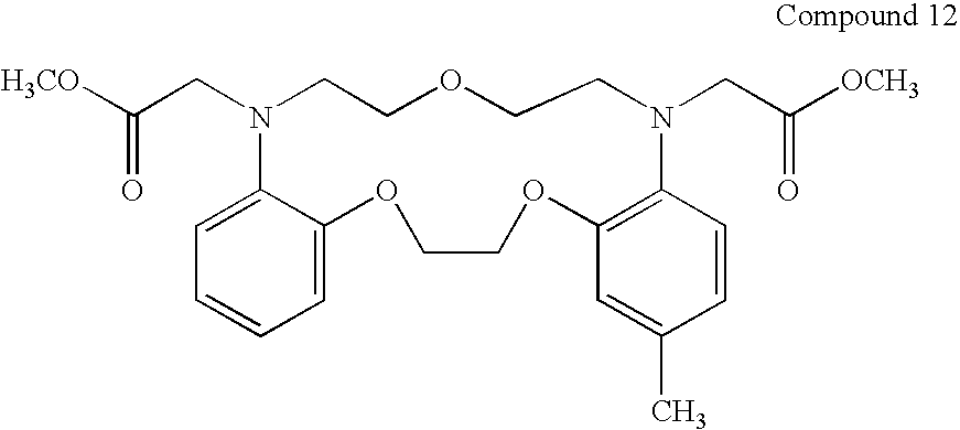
C1=CC=C2C(=C1)N(CC([H3CO])=O)CCOCCN(CC([OCH3])=O)C1=C(OCCO2)C=C(C)C=C1
